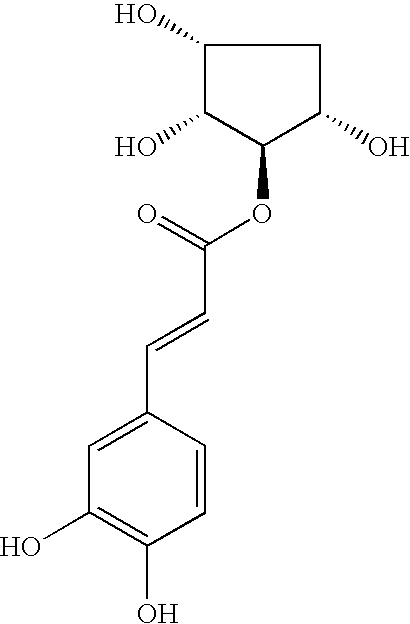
C1=C(C=CC(OC2C(O)CC(O)C2O)=O)C=CC(O)=C1O
